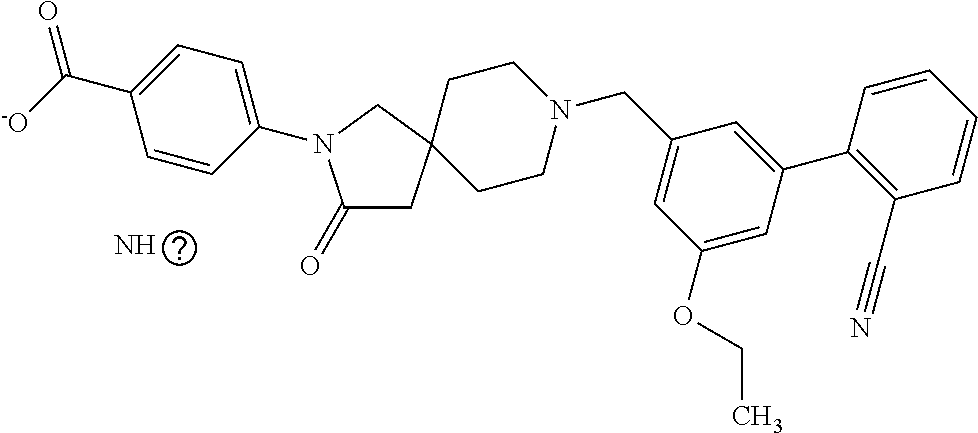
N.C1(=O)CC2(CN1C1=CC=C(C([-O])=O)C=C1)CCN(CC1=CC(OCC)=CC(C3=C(C#N)C=CC=C3)=C1)CC2
